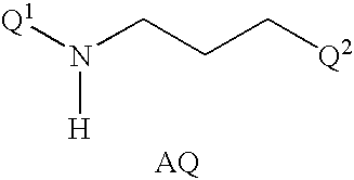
[Q1]N(CCC[Q2])[H].[AQ]
